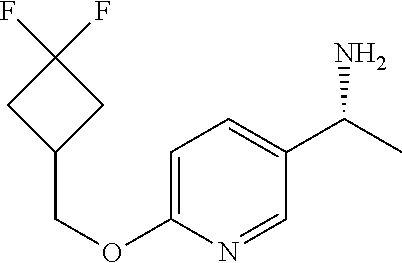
C1=C(OCC2CC(F)(F)C2)N=CC(C(C)N)=C1
